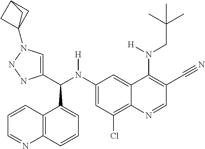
C1(N(C(C2=CN(C34CC(C3)C4)NN2)C2=CC=CC3=C2C=CC=N3)[H])=CC(Cl)=C2C(=C1)C(N(CC(C)(C)C)[H])=C(C#N)C=N2
